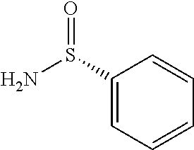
C1(S(N)=O)=CC=CC=C1
